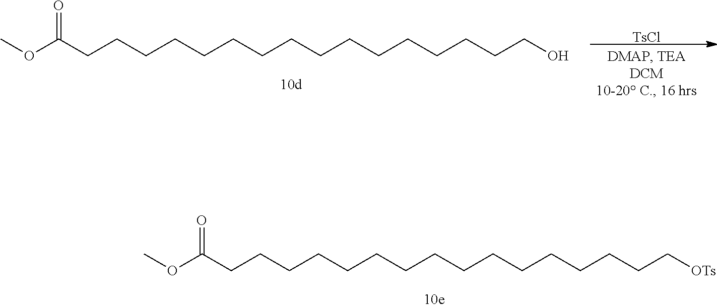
O=C(CCCCCCCCCCCCCCCC[OTs])OC.O=C(CCCCCCCCCCCCCCCCO)OC.[TsCl]
